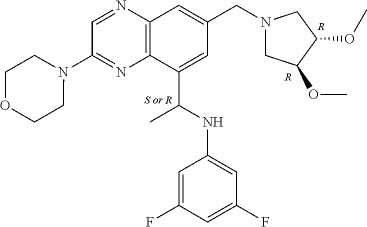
C1=NC2=C(N=C1N1CCOCC1)C(C(C)NC1=CC(F)=CC(F)=C1)=CC(CN1CC(OC)C(OC)C1)=C2.[R].[R]
